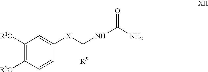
C1([R1O])=C([R2O])C=CC([X]C(NC(N)=O)[R5])=C1
